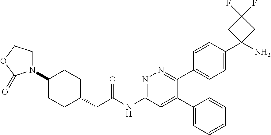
C1(N2CCOC2=O)CCC(CC(NC2=NN=C(C3=CC=C(C4(N)CC(F)(F)C4)C=C3)C(C3=CC=CC=C3)=C2)=O)CC1
